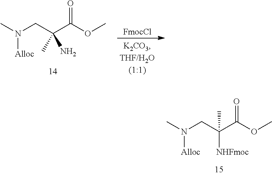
CN(CC(C(OC)=O)([NHFmoc])C)[Alloc].CN(CC(C(OC)=O)(N)C)[Alloc].[FmocCl]
